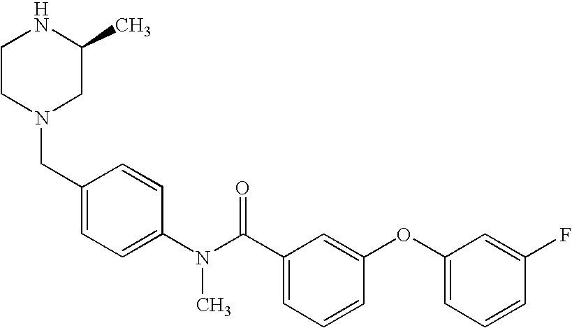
N1CCN(CC2=CC=C(N(C(C3=CC=CC(OC4=CC=CC(F)=C4)=C3)=O)C)C=C2)CC1C
